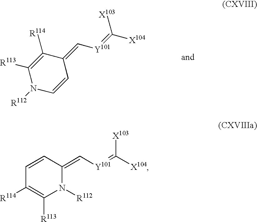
C1=CC(=C[Y101]=C([X104])[X103])N([R112])C([R113])=C1[R114].C1([R113])=C([R114])C(=C[Y101]=C([X104])[X103])C=CN1[R112]
